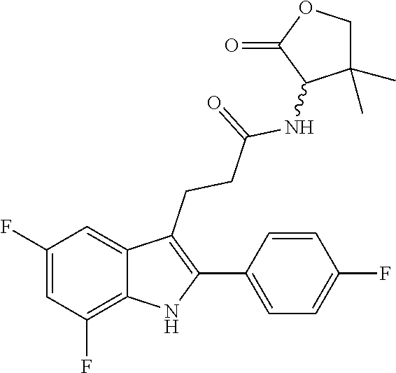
C1(C2=C(CCC(=O)NC3C(C)(C)COC3=O)C3=CC(F)=CC(F)=C3N2)=CC=C(F)C=C1
